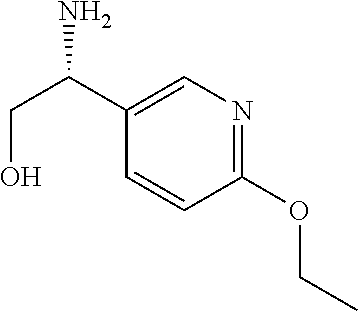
C1(OCC)=NC=C(C(CO)N)C=C1
